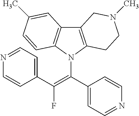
C12=C(N(C(=C(C3=CC=NC=C3)F)C3=CC=NC=C3)C3=C1C=C(C)C=C3)CCN(C)C2
